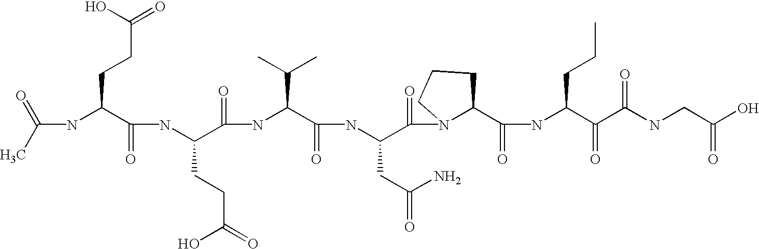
C(NC(C(NC(C(=O)NC(C(=O)NC(C(=O)N1C(C(=O)NC(C(=O)C(NCC(=O)O)=O)CCC)CCC1)CC(=O)N)C(C)C)CCC(=O)O)=O)CCC(=O)O)(C)=O
